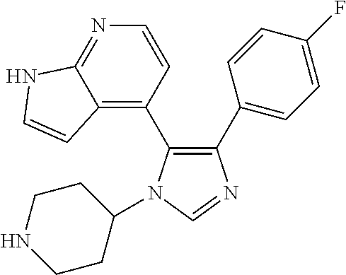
C1(C2=CC=C(F)C=C2)=C(C2=C3C(=NC=C2)NC=C3)N(C2CCNCC2)C=N1
